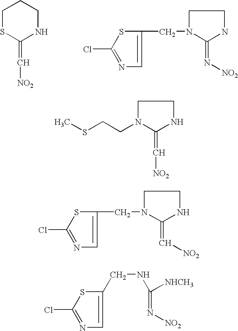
C1(CN2CCNC2=N[NO2])=CN=C(Cl)S1.C1SC(=C[NO2])NCC1.N1(CCSC)CCNC1=C[NO2].C1(CN2CCNC2=C[NO2])=CN=C(Cl)S1.C1(CNC([NHCH3])=N[NO2])=CN=C(Cl)S1
